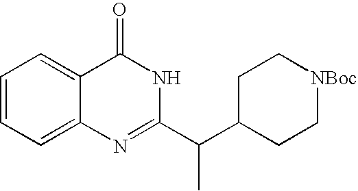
C1=CC=C2C(=C1)C(=O)NC(C(C1CC[NBoc]CC1)C)=N2
